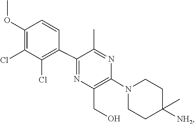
C1C(C)([NH2])CCN(C2=C(CO)N=C(C3=C(Cl)C(Cl)=C(OC)C=C3)C(C)=N2)C1
